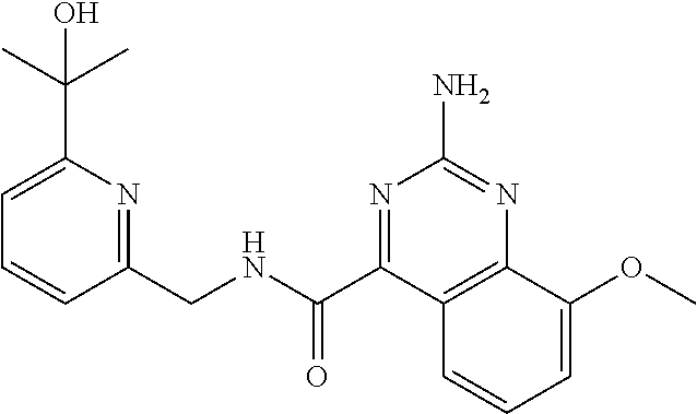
C1=C(C(C)(C)O)N=C(CNC(=O)C2=NC(N)=NC3=C2C=CC=C3OC)C=C1
